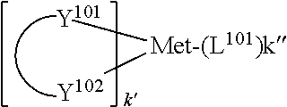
[Y101][Met-(L101)k][Y102]
